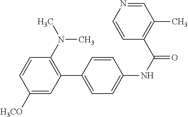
C1([H3CO])=CC(C2=CC=C(NC(=O)C3=C(C)C=NC=C3)C=C2)=C(N(C)C)C=C1
